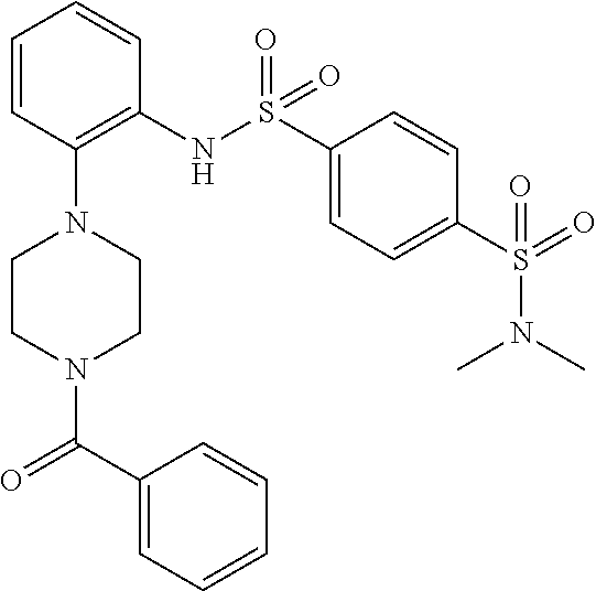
C1=CC=CC=C1C(=O)N1CCN(C2=C(NS(=O)(=O)C3=CC=C(S(=O)(=O)N(C)C)C=C3)C=CC=C2)CC1
